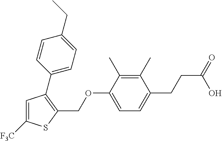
C1=C([F3C])SC(COC2=CC=C(CCC(=O)O)C(C)=C2C)=C1C1=CC=C(CC)C=C1
